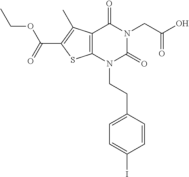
C12=C(N(CCC3=CC=C(I)C=C3)C(=O)N(CC(O)=O)C1=O)SC(C(=O)OCC)=C2C
